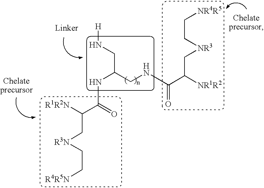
[R1R2N]C(C(=O)NC(CNC(C([NR1R2])C[NR3]CC[NR4R5])=O)CN[H])C[R3N]CC[R4R5N]
